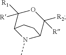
C1([R])([R1])C2N(C)C(C([R2])([R])O1)CC2
